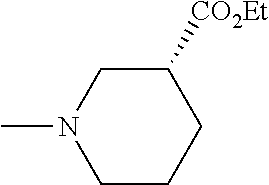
C1([CO2Et])CN(C)CCC1
